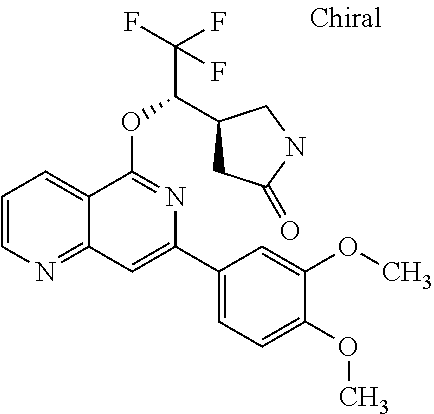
O(C1=NC(C2=CC=C(OC)C(OC)=C2)=CC2=NC=CC=C12)C(C1CC(=O)NC1)C(F)(F)F
